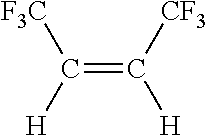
C(=C([CF3])[H])([H])[F3C]
